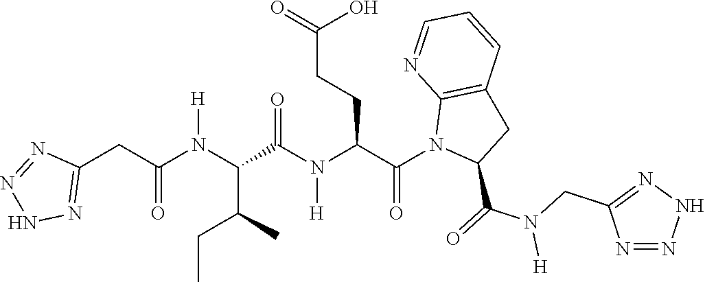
C1(CC(N(C(C(C)CC)C(N(C(C(N2C(C(=O)N(CC3=NNN=N3)[H])CC3=C2N=CC=C3)=O)CCC(=O)O)[H])=O)[H])=O)=NNN=N1
